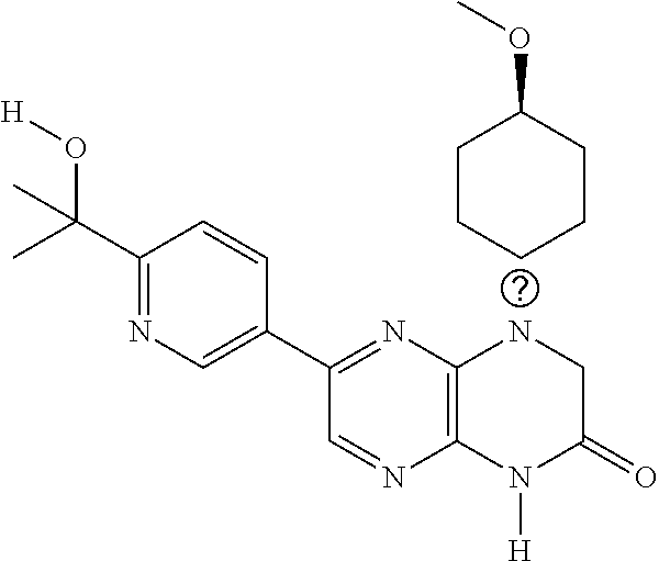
C1CCC(OC)CC1.C1(C(O[H])(C)C)=NC=C(C2=NC3=C(N=C2)N([H])C(=O)CN3)C=C1
